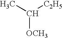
C([OCH3])(C)[C2H5]
